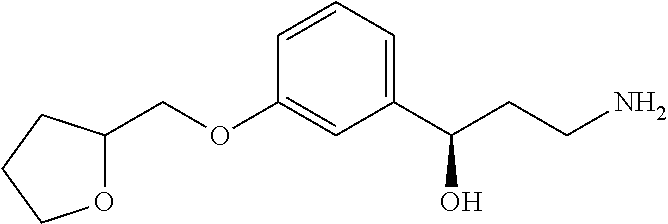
C(OC1=CC(C(CCN)O)=CC=C1)C1OCCC1
